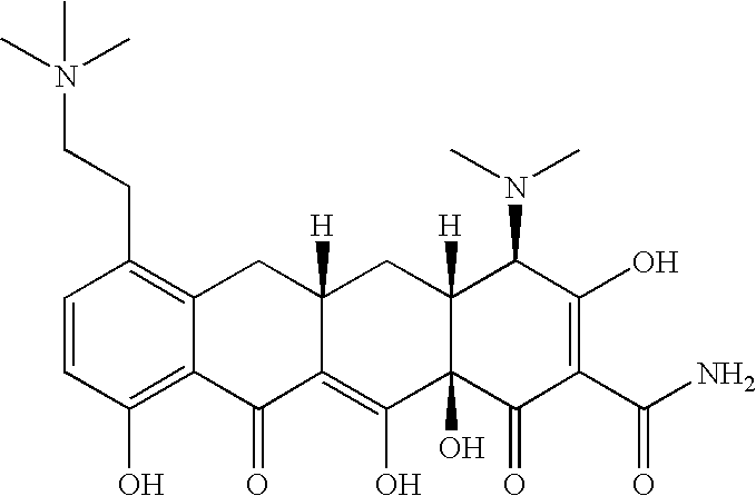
C1=CC(O)=C2C(=C1CCN(C)(C)C)CC1([H])C(=C(O)C3(O)C([H])(C1)C(N(C)C)C(O)=C(C(N)=O)C3=O)C2=O
